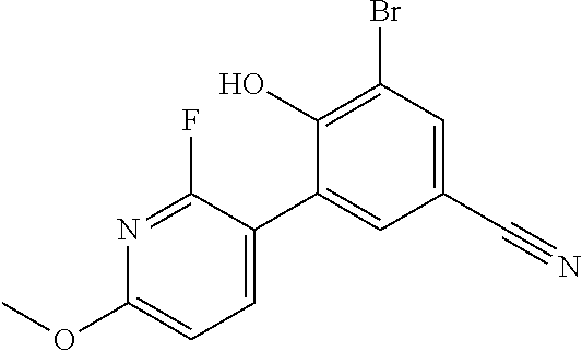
BrC1=C(O)C(C2=CC=C(OC)N=C2F)=CC(C#N)=C1
